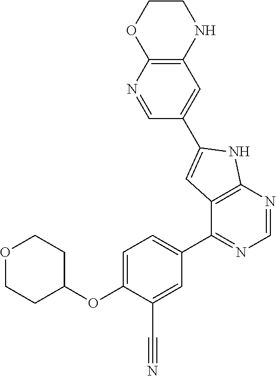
O1CCC(OC2=CC=C(C3=NC=NC4=C3C=C(C3=CC5=C(N=C3)OCCN5)N4)C=C2C#N)CC1
